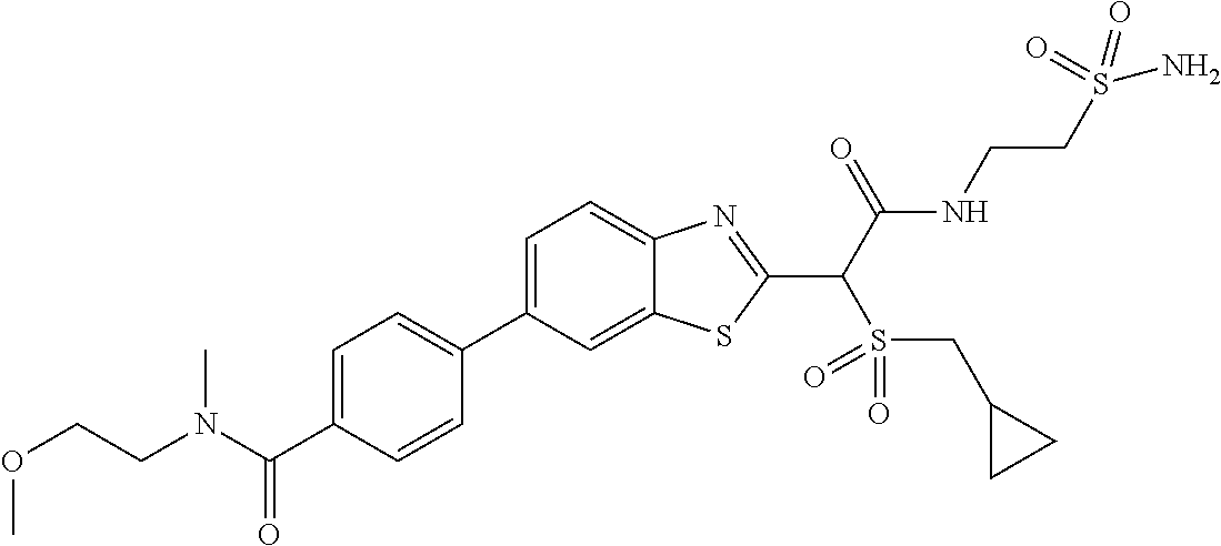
C1=C(C2=CC=C(C(N(CCOC)C)=O)C=C2)C=C2C(=C1)N=C(C(C(NCCS(N)(=O)=O)=O)S(=O)(=O)CC1CC1)S2
